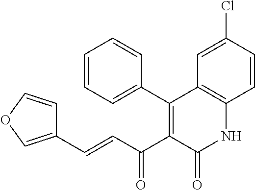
C1=CC=C(C2=C(C(C=CC3=COC=C3)=O)C(=O)NC3=C2C=C(Cl)C=C3)C=C1
